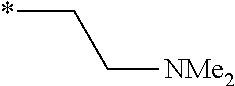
C(C[NMe2])*
